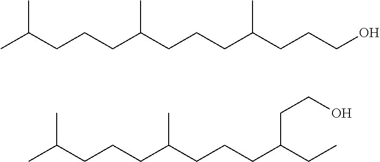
CC(CCCC(CCCC(CCCO)C)C)C.CC(CCCC(CCCC(CC)CCO)C)C
